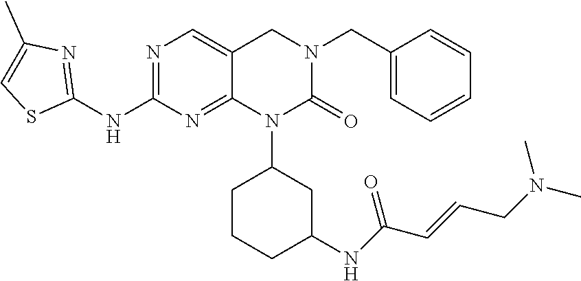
C1=C(CN2CC3=CN=C(NC4=NC(C)=CS4)N=C3N(C3CCCC(NC(C=CCN(C)C)=O)C3)C2=O)C=CC=C1
